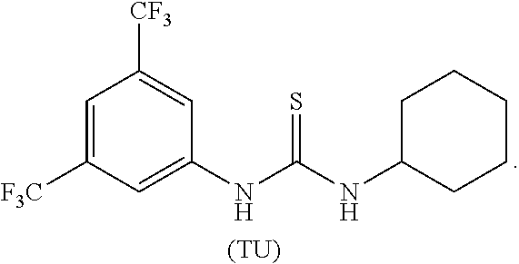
C1=C([F3C])C=C(NC(=S)NC2CCCCC2)C=C1[CF3].[(TU)]
